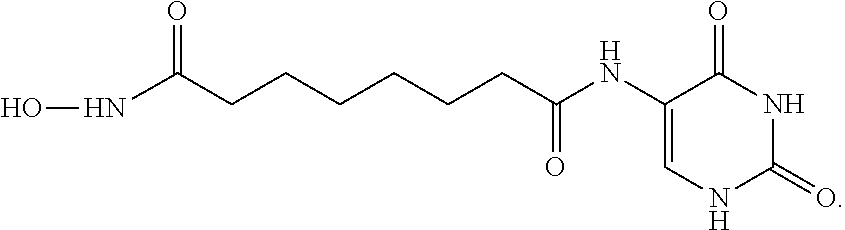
ONC(CCCCCCC(NC1=CNC(=O)NC1=O)=O)=O
